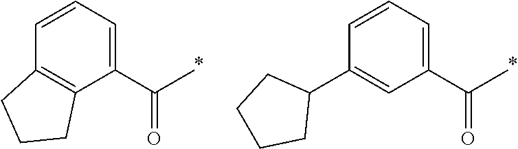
C1(C(C)=O)=CC=CC2=C1CCC2.C1(C(C)=O)=CC=CC(C2CCCC2)=C1
